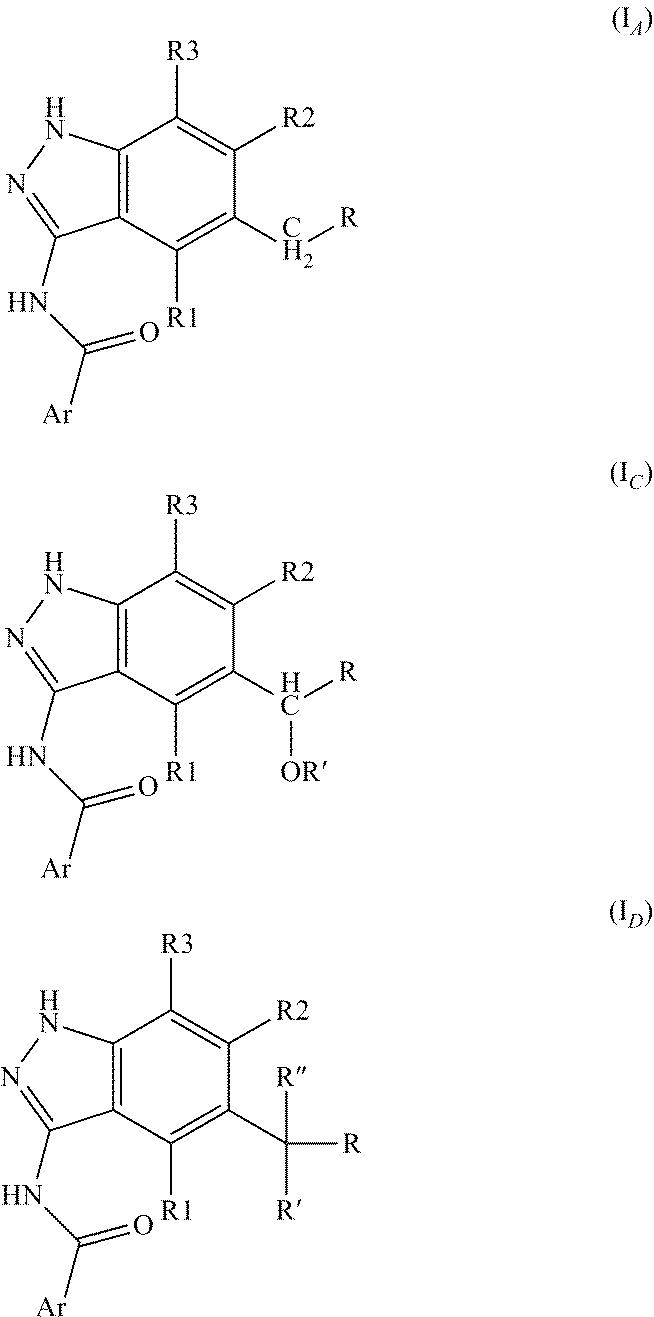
C12=C(C([R1])=C(C[R])C([R2])=C1[R3])C(NC([Ar])=O)=NN2.C12=C(C([R1])=C(C([R])[OR])C([R2])=C1[R3])C(NC([Ar])=O)=NN2.C12=C(C([R1])=C(C([R])([R])[R])C([R2])=C1[R3])C(NC([Ar])=O)=NN2
